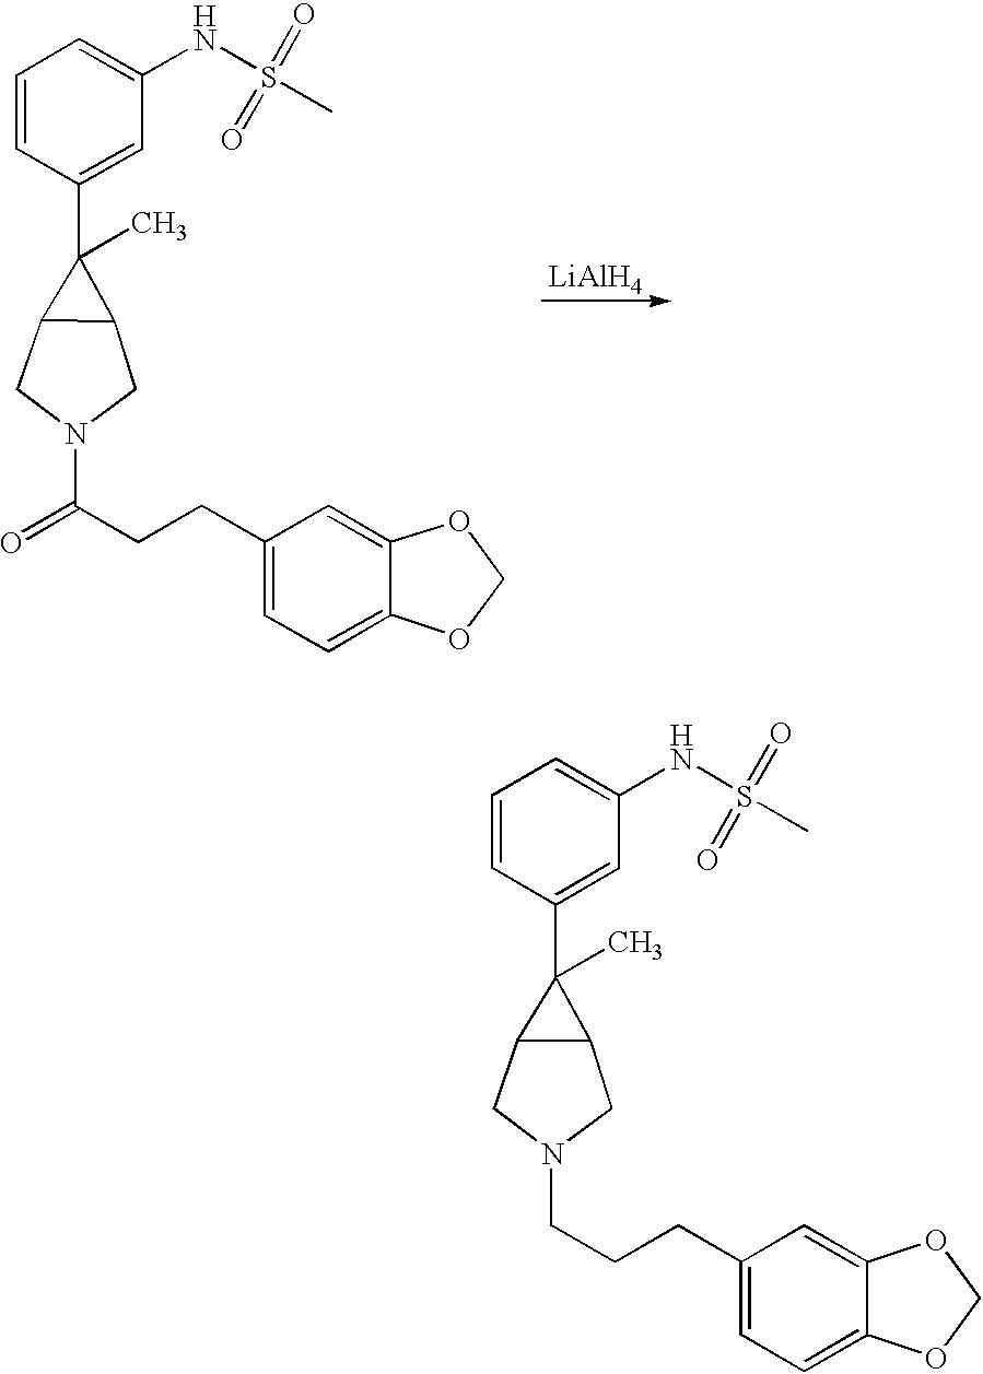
C1=CC(C2(C)C3C2CN(C(CCC2=CC=C4C(=C2)OCO4)=O)C3)=CC(NS(C)(=O)=O)=C1.[LiAlH4].C1=CC(C2(C)C3C2CN(CCCC2=CC=C4C(=C2)OCO4)C3)=CC(NS(C)(=O)=O)=C1
